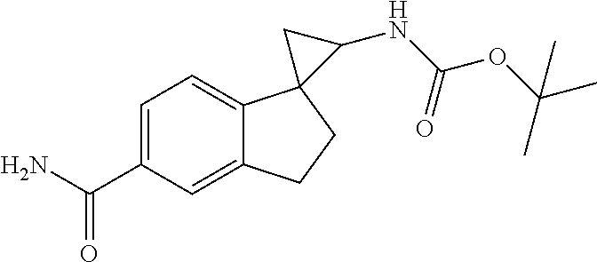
C1(C(N)=O)=CC=C2C(=C1)CCC21C(NC(OC(C)(C)C)=O)C1
